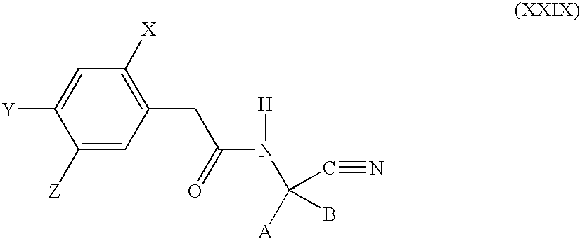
C1(CC(N([H])C(C#N)([A])B)=O)=C([X])C=C([Y])C([Z])=C1
